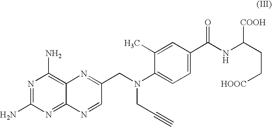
N1=C(N)N=C2C(=C1N)N=C(CN(CC#C)C1=CC=C(C(NC(CC[HOOC])[COOH])=O)C=C1C)C=N2
